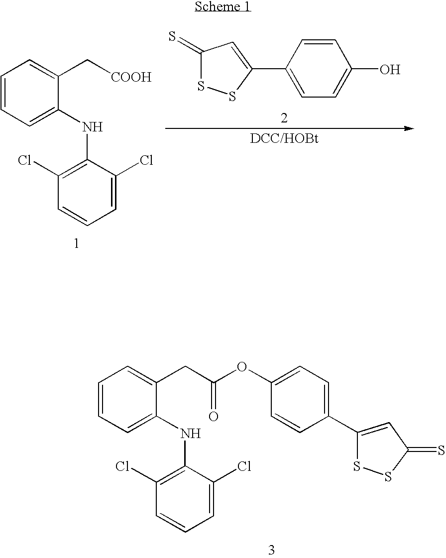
C1=CC=C(NC2=C(Cl)C=CC=C2Cl)C(CC(OC2=CC=C(C3=CC(=S)SS3)C=C2)=O)=C1.C1=CC=C(NC2=C(Cl)C=CC=C2Cl)C(C[COOH])=C1.C1=CC(C2=CC(=S)SS2)=CC=C1O
